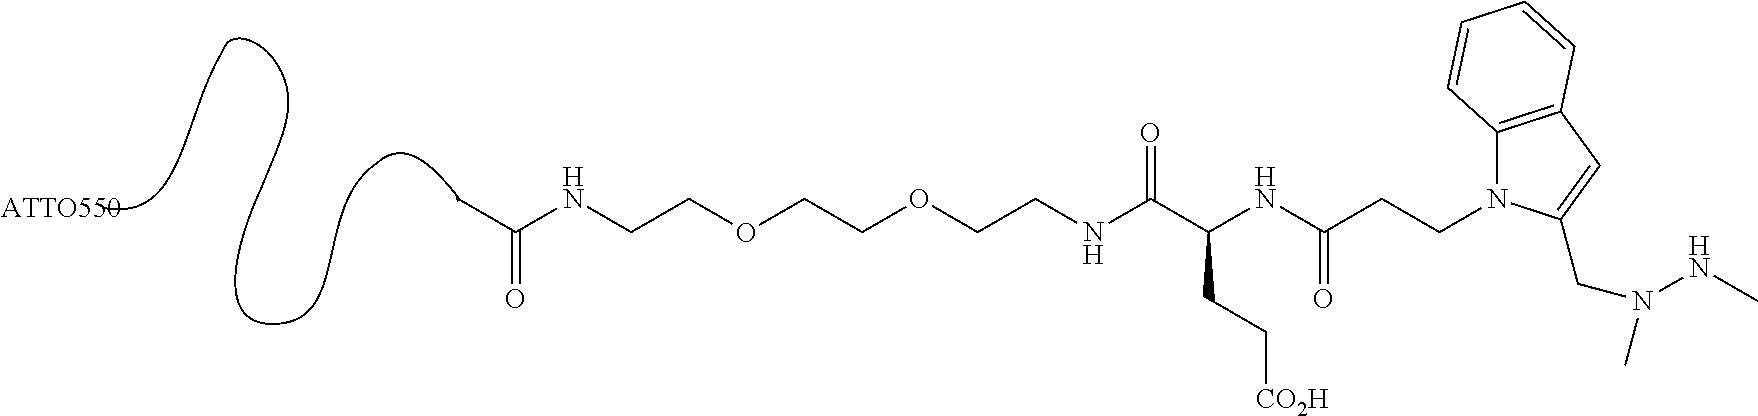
CC(NCCOCCOCCNC(C(NC(CCN1C2=C(C=C1CN(NC)C)C=CC=C2)=O)CC[CO2H])=O)=O
